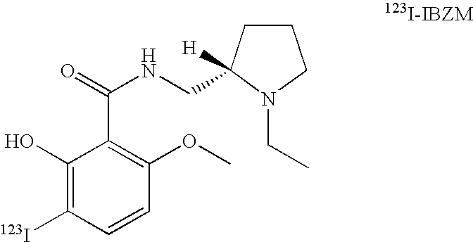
C1(O)=C([123I])C=CC(OC)=C1C(=O)NCC1([H])CCCN1CC
